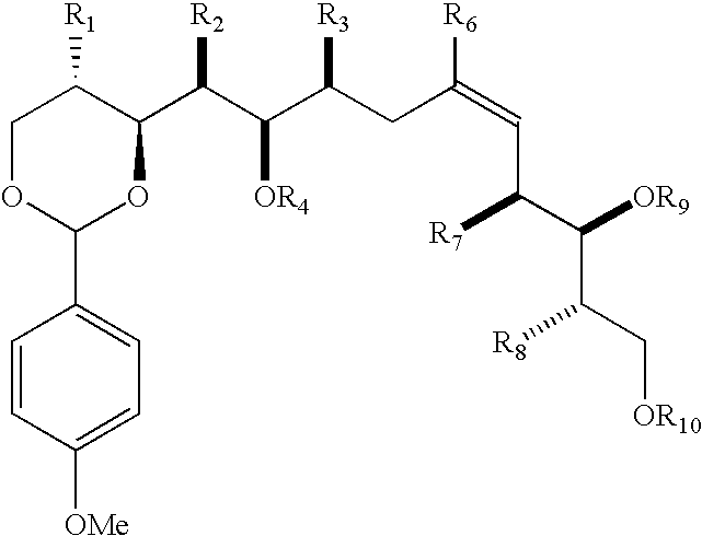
C1C([R1])C(C(C(C(CC(=CC(C([OR9])C(C[OR10])[R8])[R7])[R6])[R3])[OR4])[R2])OC(C2=CC=C([OMe])C=C2)O1
